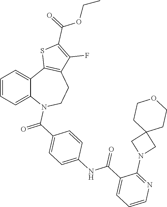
C1=CC=C2C(=C1)C1=C(CCN2C(C2=CC=C(NC(C3=CC=CN=C3N3CC4(C3)CCOCC4)=O)C=C2)=O)C(F)=C(C(=O)OCC)S1
